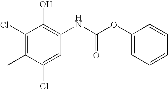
C1(Cl)=C(C)C(Cl)=CC(NC(OC2=CC=CC=C2)=O)=C1O
